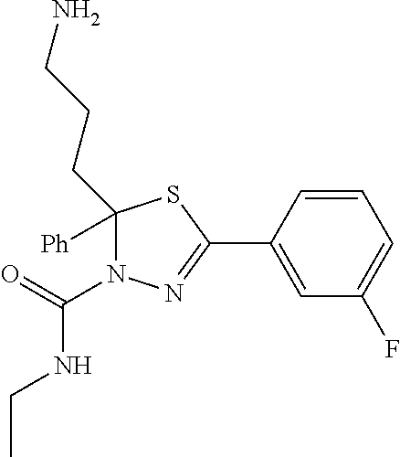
C1=CC(C2=NN(C(=O)NCC)C(CCCN)([Ph])S2)=CC(F)=C1
